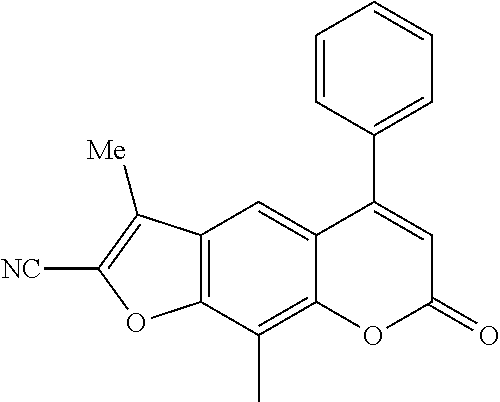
C12=C(C(C)=C3C(=C1)C(C1=CC=CC=C1)=CC(=O)O3)OC([NC])=C2[Me]
